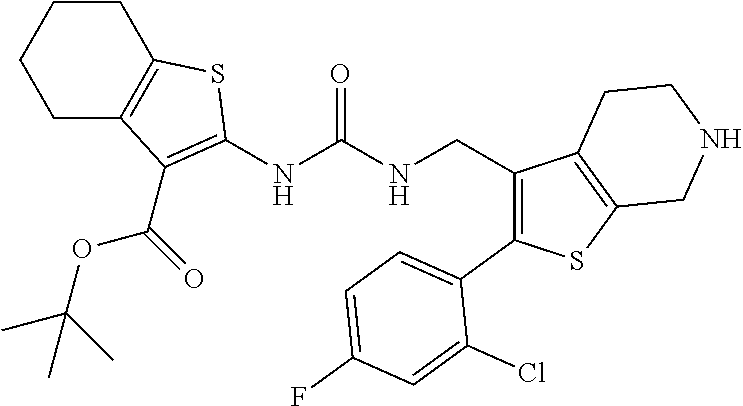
C1C2=C(CCC1)SC(NC(NCC1=C(C3=CC=C(F)C=C3Cl)SC3=C1CCNC3)=O)=C2C(OC(C)(C)C)=O
